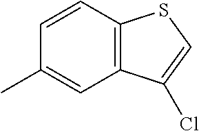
C1=CC2=C(C=C1C)C(Cl)=CS2
